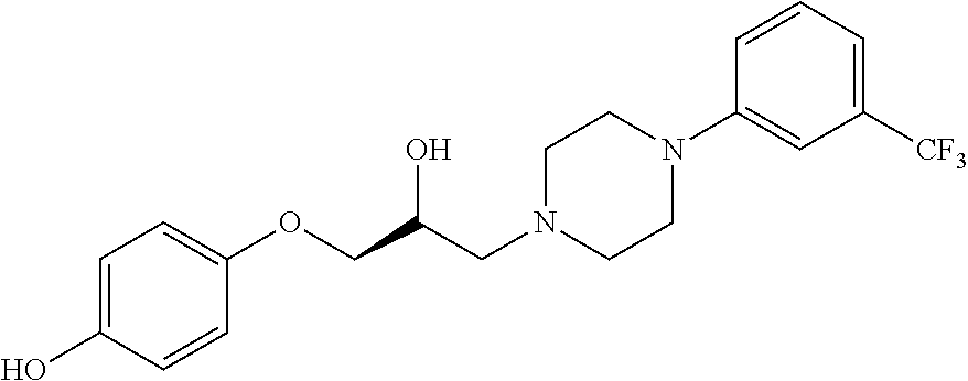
C1=C(O)C=CC(OCC(CN2CCN(C3=CC([CF3])=CC=C3)CC2)O)=C1
